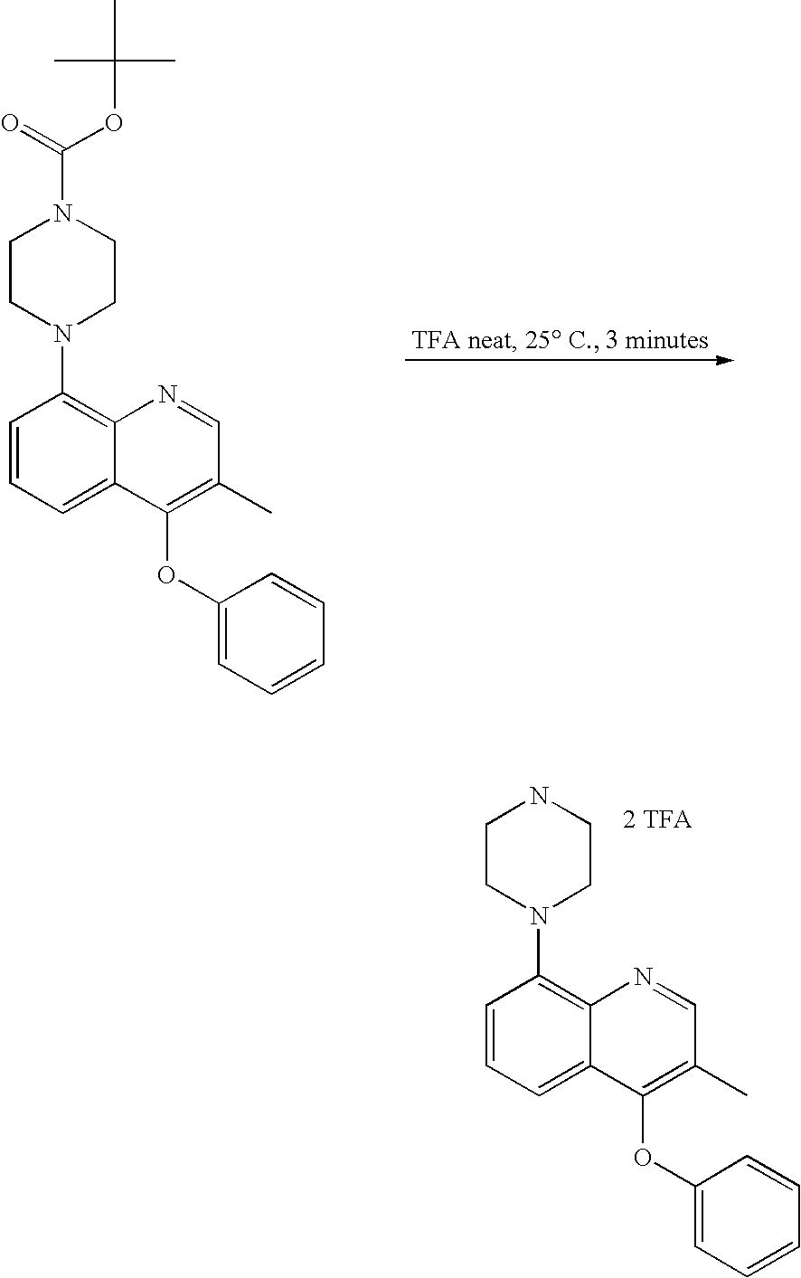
C1CN(C2=C3C(=CC=C2)C(OC2=CC=CC=C2)=C(C)C=N3)CCN1.[2 TFA].C1CN(C2=C3C(=CC=C2)C(OC2=CC=CC=C2)=C(C)C=N3)CCN1C(=O)OC(C)(C)C
